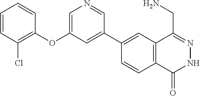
C1(C2=CC(OC3=C(Cl)C=CC=C3)=CN=C2)=CC2=C(C=C1)C(=O)NN=C2CN
